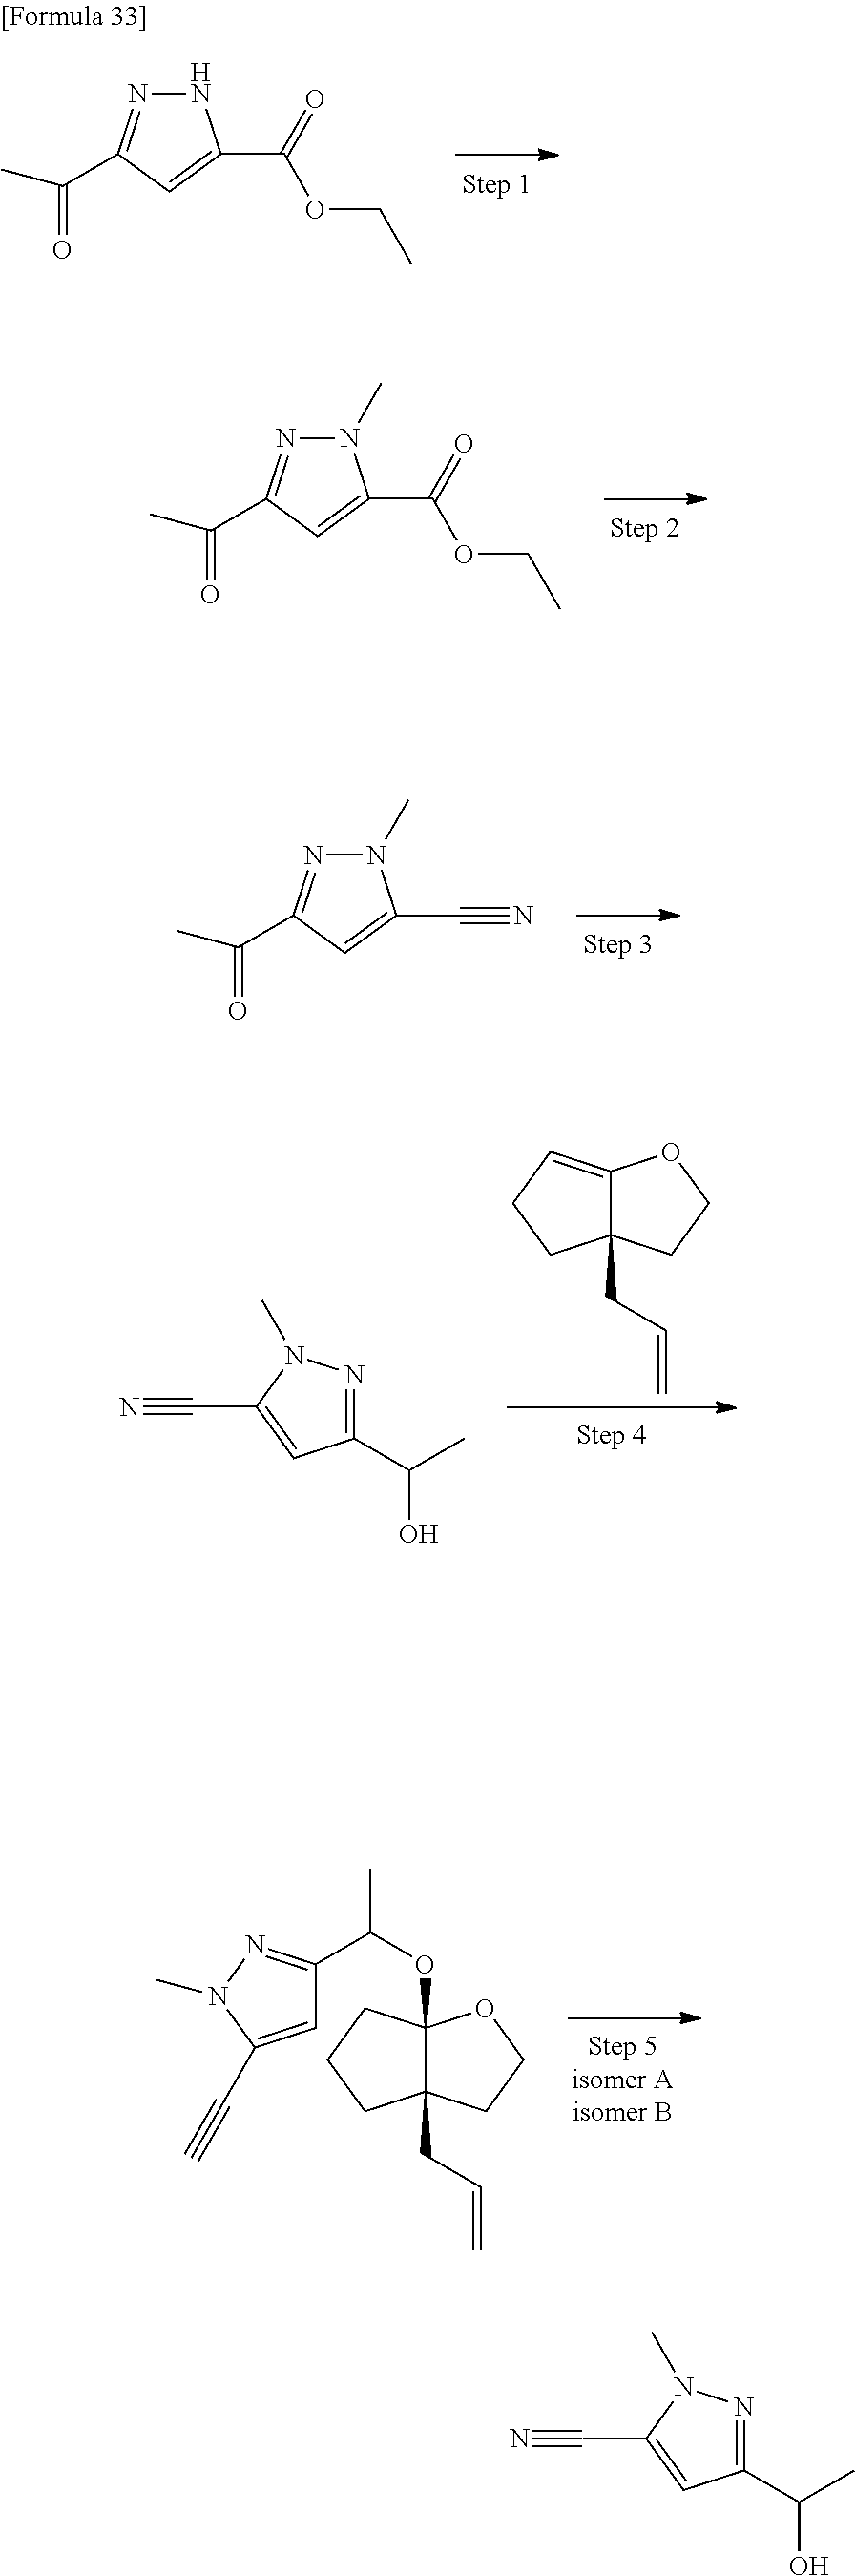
N1N=C(C(C)=O)C=C1C(OCC)=O.N1(C)N=C(C(C)=O)C=C1C(OCC)=O.N1(C)N=C(C(C)=O)C=C1C#N.C12=CCCC1(CC=C)CCO2.CC(C1=NN(C)C(C#N)=C1)O.O(C(C1=NN(C)C(C#C)=C1)C)C12C(CC=C)(CCO1)CCC2.CC(C1=NN(C)C(C#N)=C1)O
